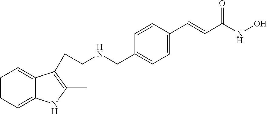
C1=CC=C2C(=C1)C(CCNCC1=CC=C(C=CC(=O)NO)C=C1)=C(C)N2
